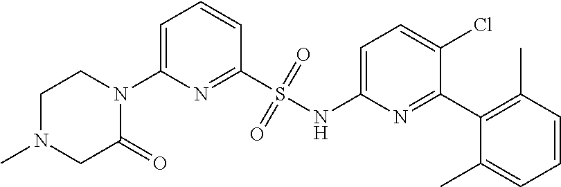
C1N(C)CC(=O)N(C2=CC=CC(S(NC3=CC=C(Cl)C(C4=C(C)C=CC=C4C)=N3)(=O)=O)=N2)C1
